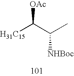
[H31C15]C(C(C)[NHBoc])[OAc]
